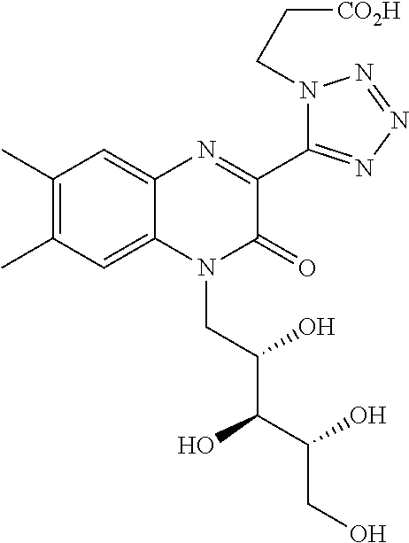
C1(C)=C(C)C=C2C(=C1)N=C(C1=NN=NN1CC[CO2H])C(=O)N2CC(C(C(CO)O)O)O
